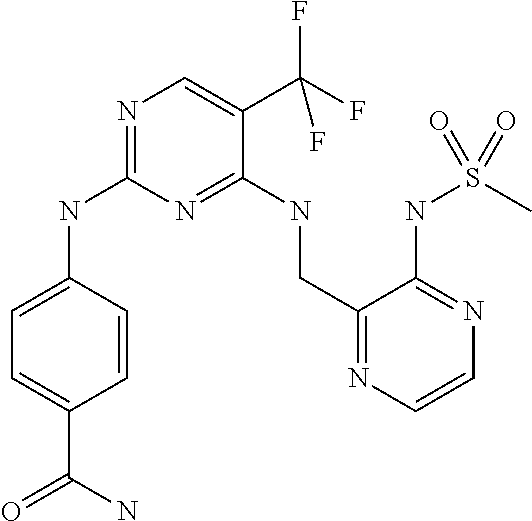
N1=C(NC2=CC=C(C(N)=O)C=C2)N=C(NCC2=NC=CN=C2NS(C)(=O)=O)C(C(F)(F)F)=C1
